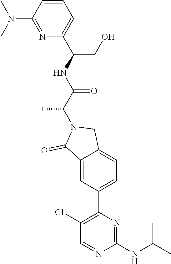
N1=C(N(C)C)C=CC=C1C(NC(C(N1C(=O)C2=CC(C3=C(Cl)C=NC(NC(C)C)=N3)=CC=C2C1)C)=O)CO
